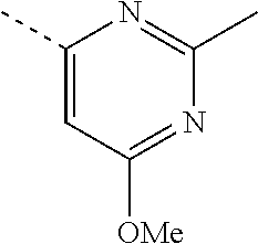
C1(C)=CC([OMe])=NC(C)=N1
